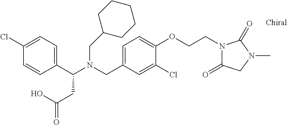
C1(C(N(CC2=CC=C(OCCN3C(=O)CN(C)C3=O)C(Cl)=C2)CC2CCCCC2)CC(O)=O)=CC=C(Cl)C=C1
